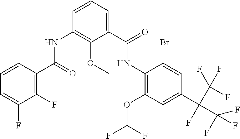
N(C1=C(OC(F)F)C=C(C(C(F)(F)F)(C(F)(F)F)F)C=C1Br)C(C1=CC=CC(NC(C2=C(F)C(F)=CC=C2)=O)=C1OC)=O
